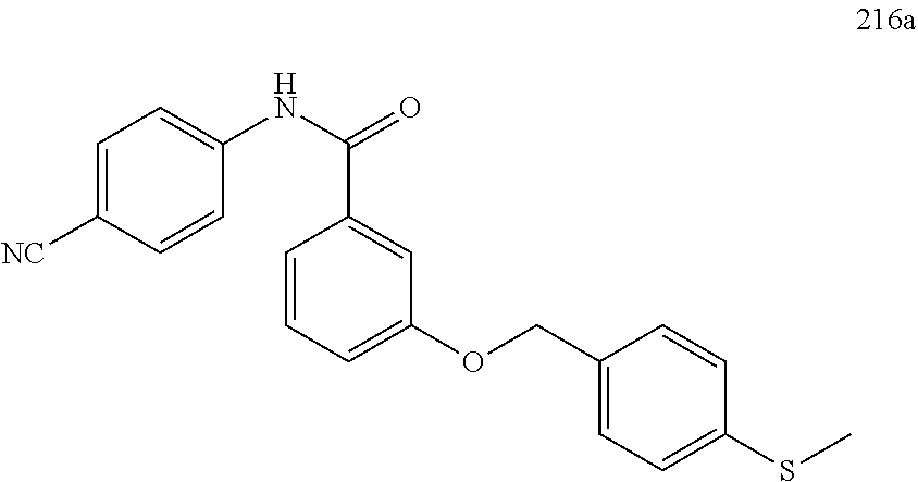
C1=C([NC])C=CC(NC(=O)C2=CC(OCC3=CC=C(SC)C=C3)=CC=C2)=C1
